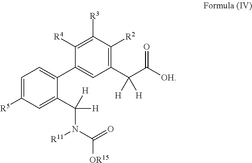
C1=C([R5])C=C(C([H])([H])N([R11])C(=O)[OR15])C(C2=CC(C(C([OH])=O)([H])[H])=C([R2])C([R3])=C2[R4])=C1
